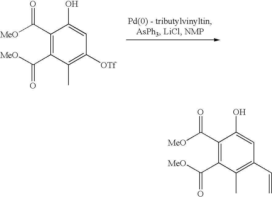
C1(C([MeO])=O)=C(C([MeO])=O)C(C)=C([OTf])C=C1O.C1(C([MeO])=O)=C(C([MeO])=O)C(C)=C(C=C)C=C1O
